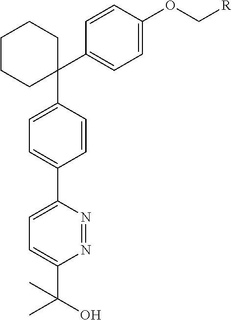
C1(C2=CC=C(OC[R])C=C2)(C2=CC=C(C3=CC=C(C(C)(O)C)N=N3)C=C2)CCCCC1
